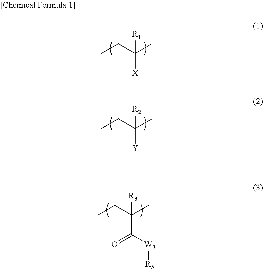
CCC(C)([X])[R1].CCC(C)([Y])[R2].CCC(C)(C([W3][R5])=O)[R3]
